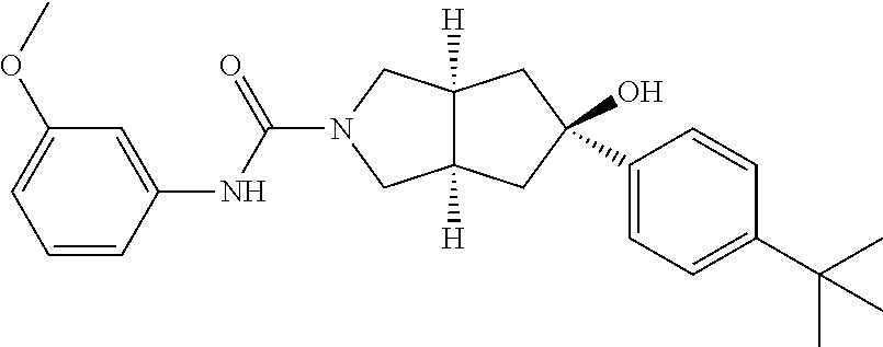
C12([H])C([H])(CC(O)(C3=CC=C(C(C)(C)C)C=C3)C1)CN(C(NC1=CC(OC)=CC=C1)=O)C2
